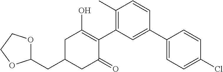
C1(CC2CC(=O)C(C3=C(C)C=CC(C4=CC=C(Cl)C=C4)=C3)=C(O)C2)OCCO1
